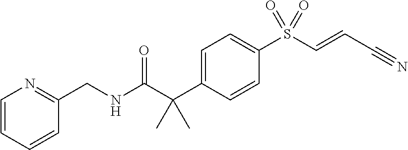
N(C(C(C1=CC=C(S(C=CC#N)(=O)=O)C=C1)(C)C)=O)CC1=NC=CC=C1
